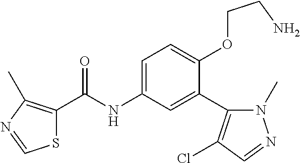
S1C(C(=O)NC2=CC=C(OCCN)C(C3=C(Cl)C=NN3C)=C2)=C(C)N=C1
